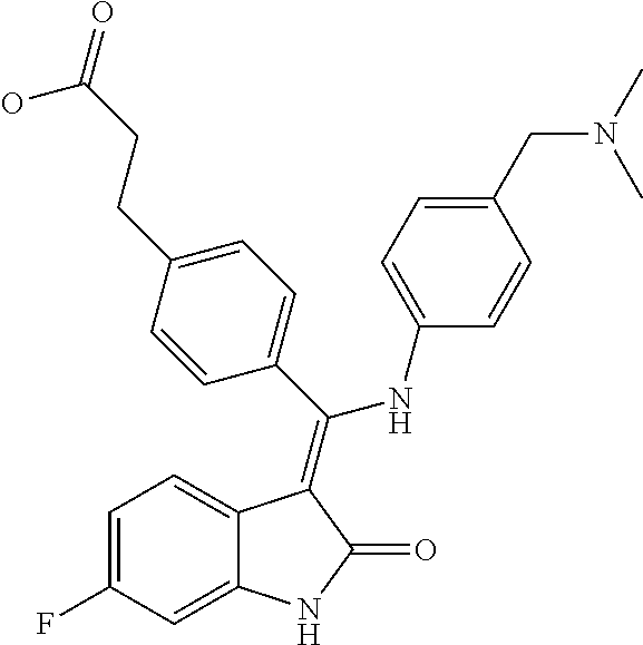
C1=C(F)C=C2C(=C1)C(=C(NC1=CC=C(CN(C)C)C=C1)C1=CC=C(CCC(=O)O)C=C1)C(=O)N2
